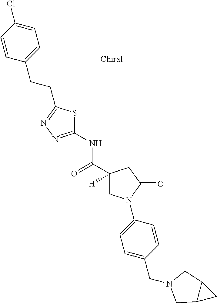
C1=CC(CCC2=NN=C(NC(C3([H])CN(C4=CC=C(CN5CC6C(C5)C6)C=C4)C(=O)C3)=O)S2)=CC=C1Cl
